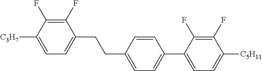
C1(F)=C(F)C([C3H7])=CC=C1CCC1=CC=C(C2=CC=C([C5H11])C(F)=C2F)C=C1
